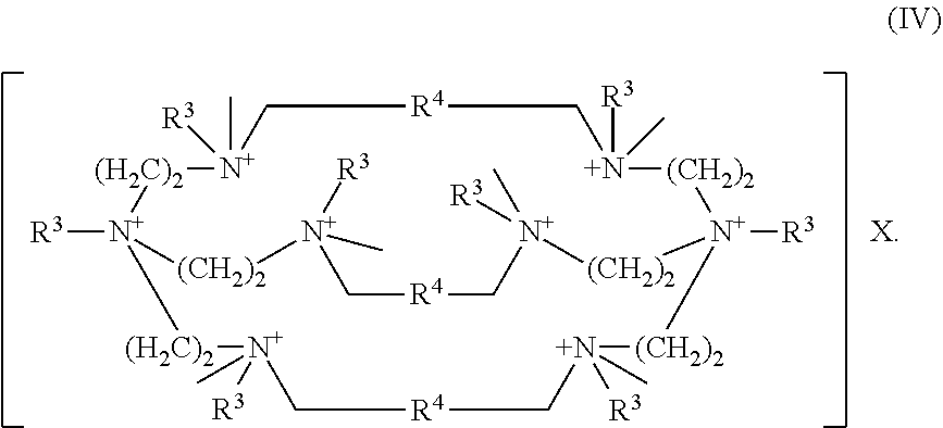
[N+]1(C)([R3])C[R4]C[N+]([R3])(C)[(CH2)2][N+]2([R3])[(CH2)2][N+](C)([R3])C[R4]C[N+]([R3])(C)[(CH2)2][N+]([R3])([(H2C)2]1)[(H2C)2][N+]([R3])(C)C[R4]C[N+]([R3])(C)[(CH2)2]2.[X]
